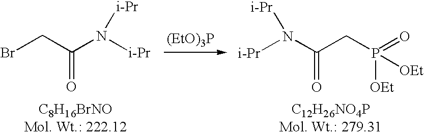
[(EtO)3P].C(N([i-Pr])[i-Pr])(CP(=O)([OEt])[OEt])=O.BrCC(=O)N([i-Pr])[i-Pr]
